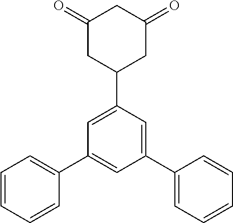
C1(=O)CC(C2=CC(C3=CC=CC=C3)=CC(C3=CC=CC=C3)=C2)CC(=O)C1
